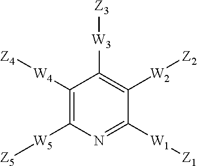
N1=C([W1][Z1])C([W2][Z2])=C([W3][Z3])C([W4][Z4])=C1[W5][Z5]
